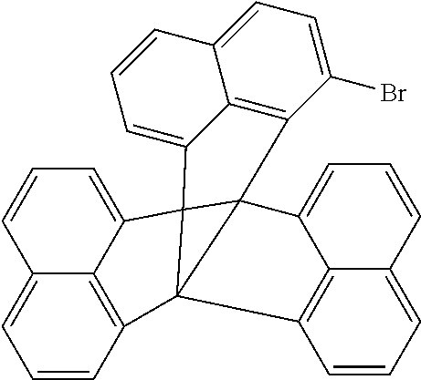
C1=C2C3=C(C(Br)=CC=C3C=C1)C13C4=CC=CC5=CC=CC(=C54)C14C1=C5C(=CC=C1)C=CC=C5C243
